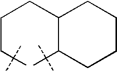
C1(CCCC(C)(C)C)CCCCC1C(C)(C)C
